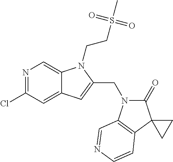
N1=C(Cl)C=C2C(=C1)N(CCS(C)(=O)=O)C(CN1C(=O)C3(C4=C1C=NC=C4)CC3)=C2
